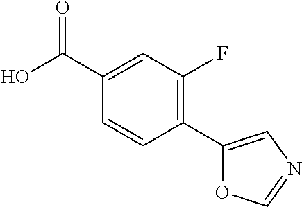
C1=CC(C2=CN=CO2)=C(F)C=C1C(O)=O
